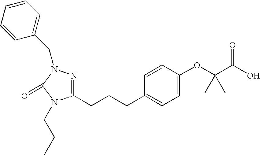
C1(CCCC2=CC=C(OC(C(O)=O)(C)C)C=C2)=NN(CC2=CC=CC=C2)C(=O)N1CCC
